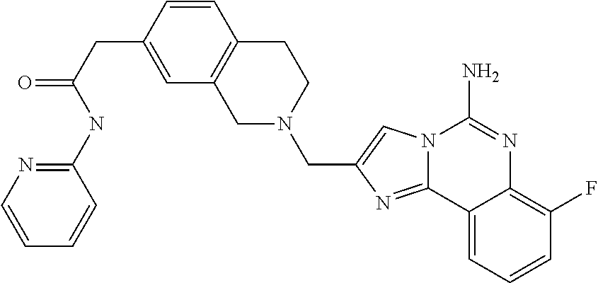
C12=C(CN(CC3=CN4C(=N3)C3=CC=CC(F)=C3N=C4N)CC1)C=C(CC(=O)NC1=NC=CC=C1)C=C2
